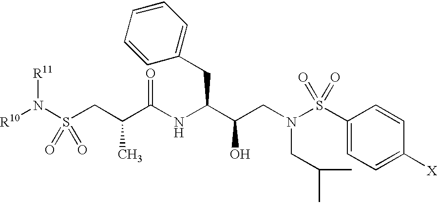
[R10]N(S(CC(C(NC(C(O)CN(CC(C)C)S(=O)(C1=CC=C([X])C=C1)=O)CC1=CC=CC=C1)=O)C)(=O)=O)[R11]
